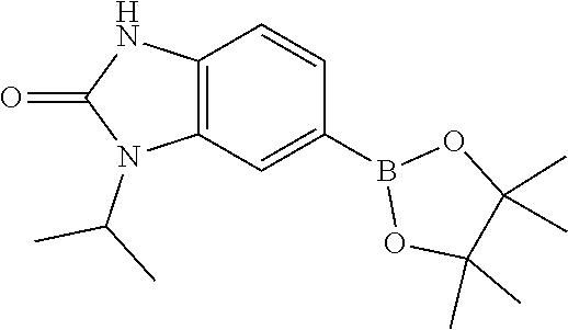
C12=C(C=C(B3OC(C)(C)C(C)(C)O3)C=C1)N(C(C)C)C(=O)N2
